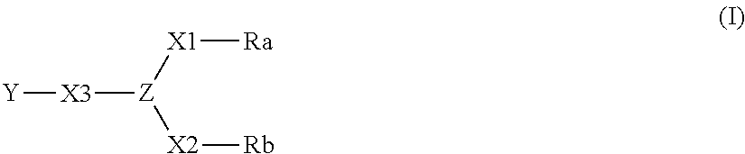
[Y][X3][Z]([X2][Rb])[X1][Ra]
